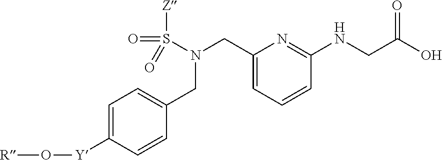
O([Y]C1=CC=C(CN(CC2=CC=CC(NCC(O)=O)=N2)S(=O)([Z])=O)C=C1)[R]
